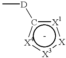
[X1]1c([D]C)[X4][X3]:[X]:1
